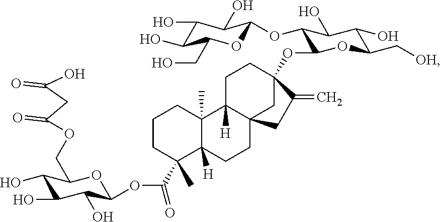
C12(C)C([H])(CCC34C1([H])CCC(OC1C(OC5OC(CO)C(O)C(O)C5O)C(O)C(O)C(C[OH])O1)(C3)C(=C)C4)C(C(OC1OC(COC(CC(O)=O)=O)C(O)C(O)C1O)=O)(C)CCC2
